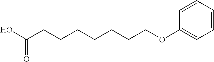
C1=CC=CC=C1OCCCCCCCC(O)=O
